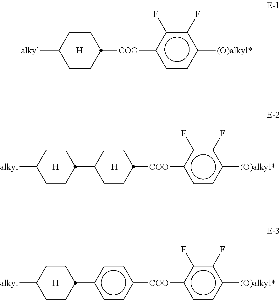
C1CC([COO]c2ccc([(O)alkyl*])c(F)c2F)CCC1[alkyl].[H].C1CC(C2CCC([COO]c3ccc([(O)alkyl*])c(F)c3F)CC2)CCC1[alkyl].[H].[H].C1CC(c2ccc([COO]c3ccc([(O)alkyl*])c(F)c3F)cc2)CCC1[alkyl].[H]
